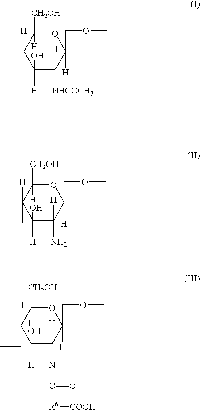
C1(O)([H])C([H])([NHCOCH3])C(COC)([H])OC([H])([CH2OH])C1([H])CC.C1(O)([H])C(N)([H])C(COC)([H])OC([CH2OH])([H])C1([H])CC.C1(O)([H])C(NC([R6][COOH])=O)([H])C(COC)([H])OC([CH2OH])([H])C1([H])CC
